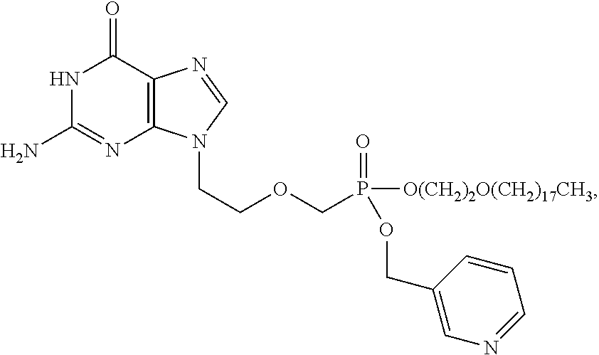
N1C(N)=NC2=C(C1=O)N=CN2CCOCP(OCC1=CN=CC=C1)(=O)[O(CH2)2O(CH2)17CH3]
